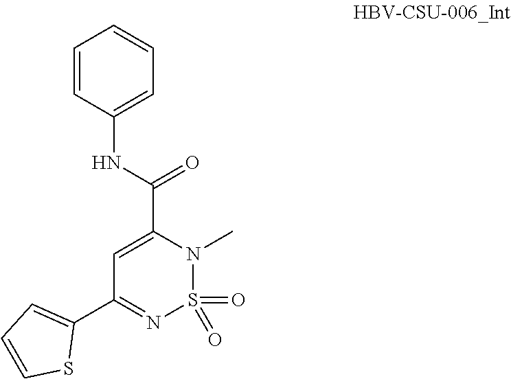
C1=C(C(NC2=CC=CC=C2)=O)N(C)S(=O)(=O)N=C1C1=CC=CS1
